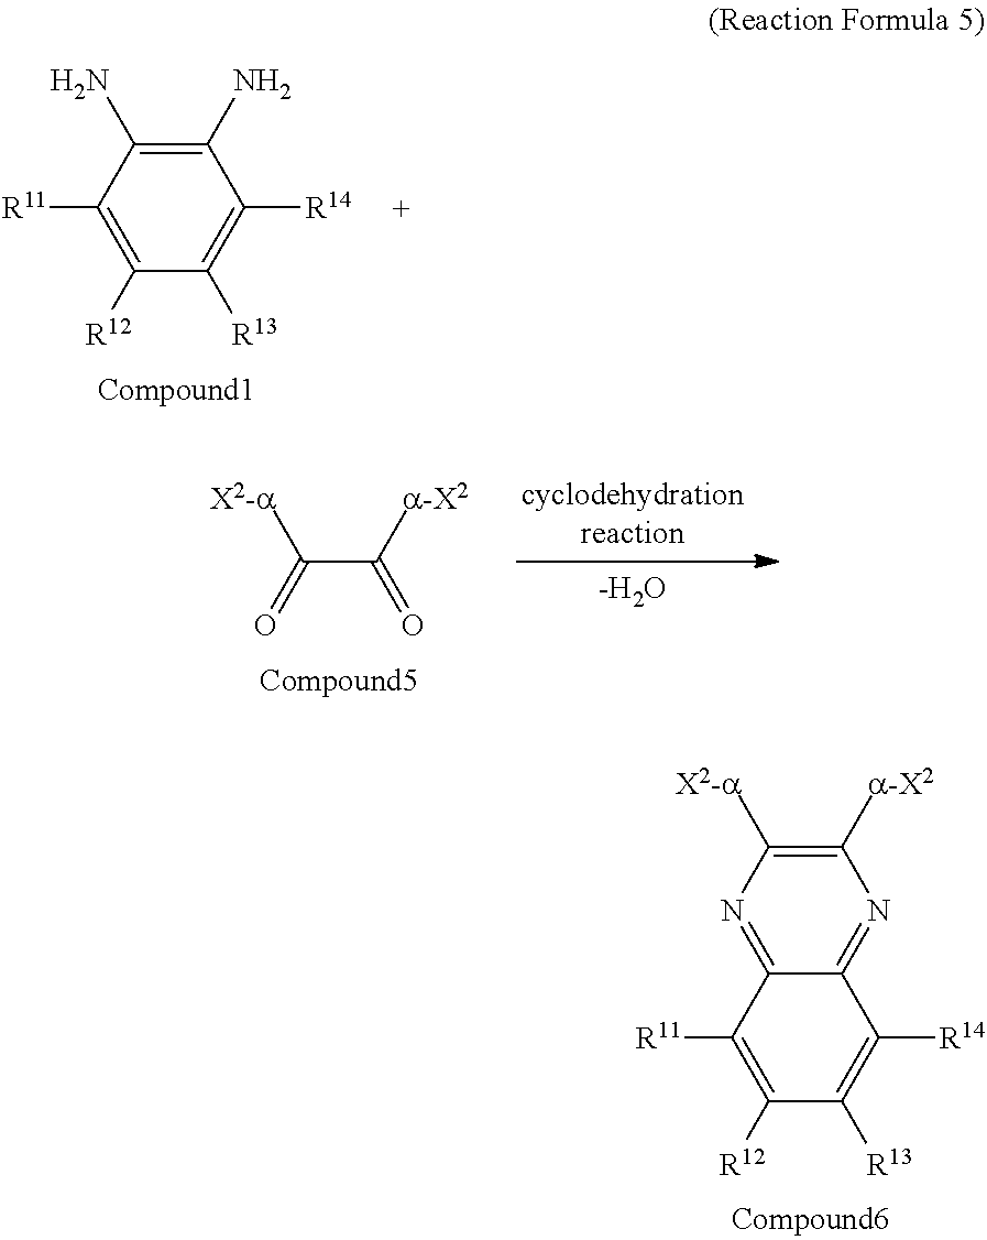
[-H2O].C(C([a-X2])=O)(=O)[X2-a].N1=C2C(=NC([a-X2])=C1[X2-a])C([R14])=C([R13])C([R12])=C2[R11].C1([R11])=C([R12])C([R13])=C([R14])C(N)=C1N
